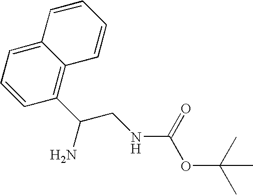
C12=CC=CC(C(N)CNC(OC(C)(C)C)=O)=C1C=CC=C2
